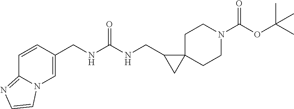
C1(CNC(=O)NCC2CC23CCN(C(OC(C)(C)C)=O)CC3)=CN2C(=NC=C2)C=C1
